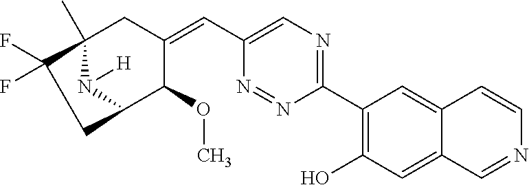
C1(C2=C(O)C=C3C(=C2)C=CN=C3)=NC=C(C=C2CC3(C)N([H])C(C2OC)CC3(F)F)N=N1
